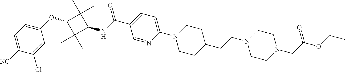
C1=NC(N2CCC(CCN3CCN(CC(OCC)=O)CC3)CC2)=CC=C1C(=O)NC1C(C)(C)C(OC2=CC=C([NC])C(Cl)=C2)C1(C)C
